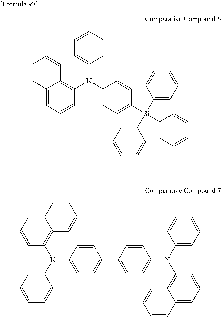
C12=CC=CC(N(C3=CC=C([Si](C4=CC=CC=C4)(C4=CC=CC=C4)C4=CC=CC=C4)C=C3)C3=CC=CC=C3)=C1C=CC=C2.C1=CC(N(C2=CC=CC=C2)C2=C3C(=CC=C2)C=CC=C3)=CC=C1C1=CC=C(N(C2=CC=CC=C2)C2=C3C(=CC=C2)C=CC=C3)C=C1
